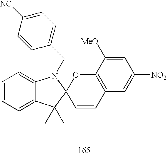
C1=CC([NC])=CC=C1CN1C2=CC=CC=C2C(C)(C)C12C=CC1=C(O2)C([MeO])=CC([NO2])=C1
